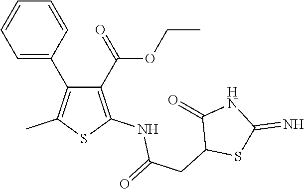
C1(C(OCC)=O)=C(NC(=O)CC2SC(=N)NC2=O)SC(C)=C1C1=CC=CC=C1
